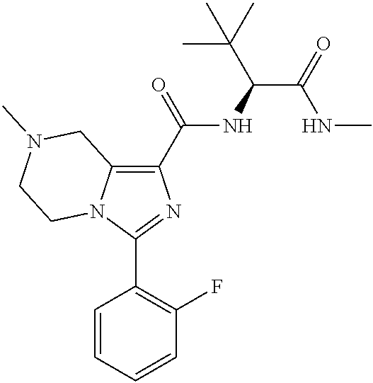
C1(C(NC(C(C)(C)C)C(=O)NC)=O)=C2N(C(C3=C(F)C=CC=C3)=N1)CCN(C)C2
